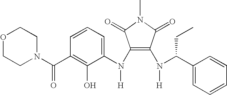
C1=CC(C(N2CCOCC2)=O)=C(O)C(N(C2=C(N([H])C(C3=CC=CC=C3)CC)C(=O)N(C)C2=O)[H])=C1
